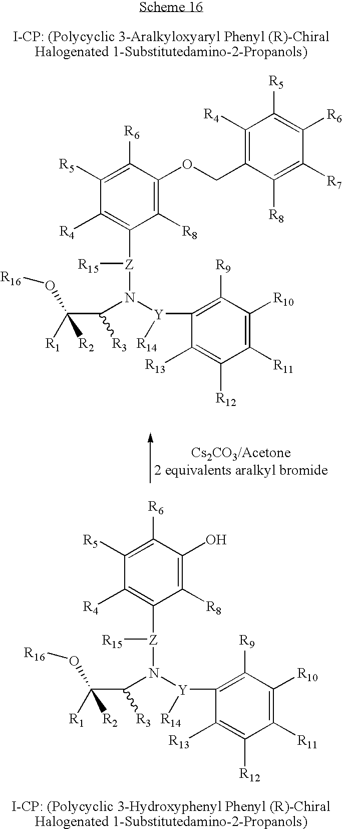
[Z](N([Y]([R14])C1=C([R9])C([R10])=C([R11])C([R12])=C1[R13])C(C([R1])([R2])O[R16])[R3])([R15])C1=C([R4])C([R5])=C([R6])C(OCC2=C([R4])C([R5])=C([R6])C([R7])=C2[R8])=C1[R8].[Z](N([Y]([R14])C1=C([R9])C([R10])=C([R11])C([R12])=C1[R13])C(C([R1])([R2])O[R16])[R3])([R15])C1=C([R4])C([R5])=C([R6])C(O)=C1[R8]
